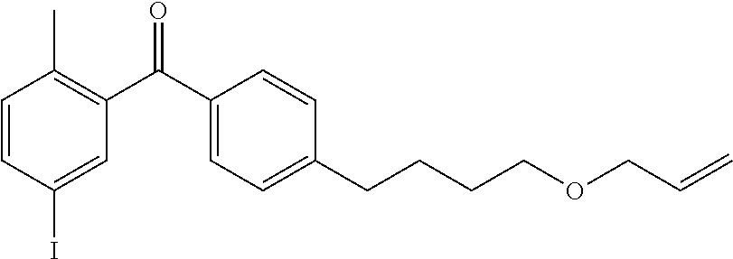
C1=CC(C)=C(C(=O)C2=CC=C(CCCCOCC=C)C=C2)C=C1I
